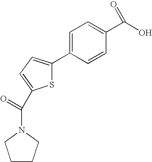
C1CCN(C(C2=CC=C(C3=CC=C(C(O)=O)C=C3)S2)=O)C1
